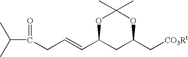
O1C(C=CCC(C(C)C)=O)CC(C[CO3Rt])OC1(C)C
